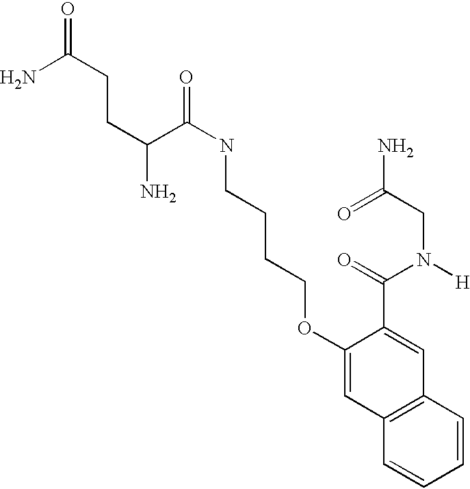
C(C(C(NCCCCOC1=CC2=C(C=C1C(=O)N([H])CC(N)=O)C=CC=C2)=O)N)CC(=O)N
